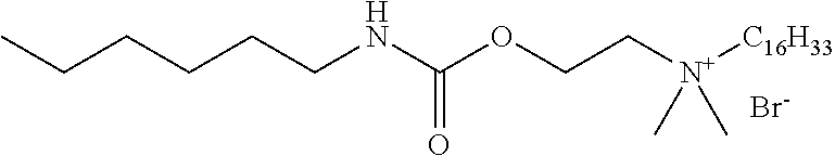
CCCCCCNC(OCC[N+]([C16H33])(C)C)=O.[Br-]
